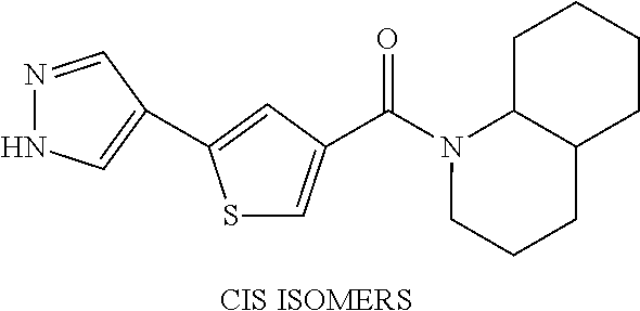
[CIS ISOMERS].S1C=C(C(N2CCCC3C2CCCC3)=O)C=C1C1=CNN=C1
